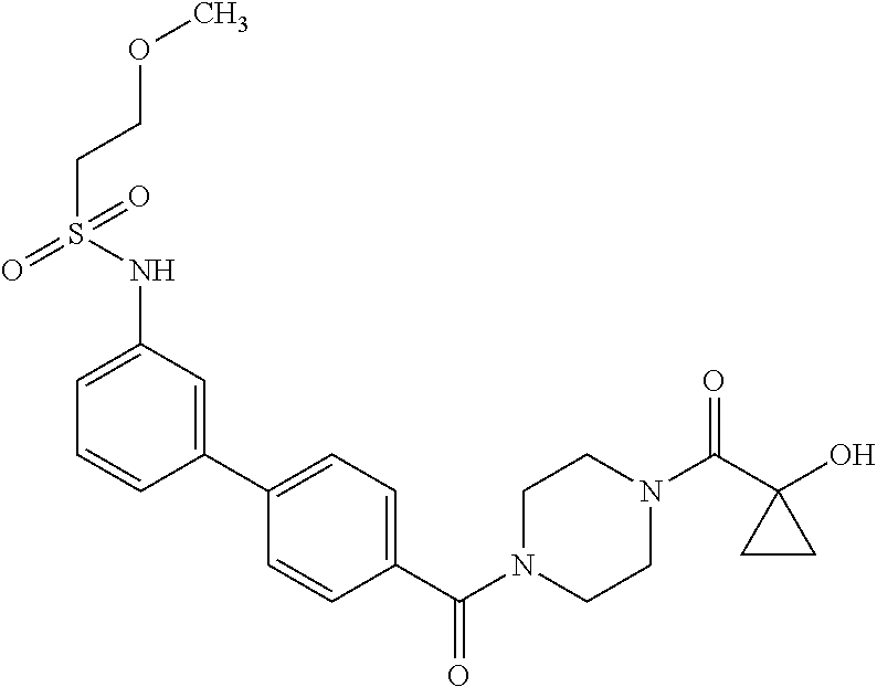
OC1(C(N2CCN(C(=O)C3=CC=C(C4=CC(NS(=O)(CCOC)=O)=CC=C4)C=C3)CC2)=O)CC1
